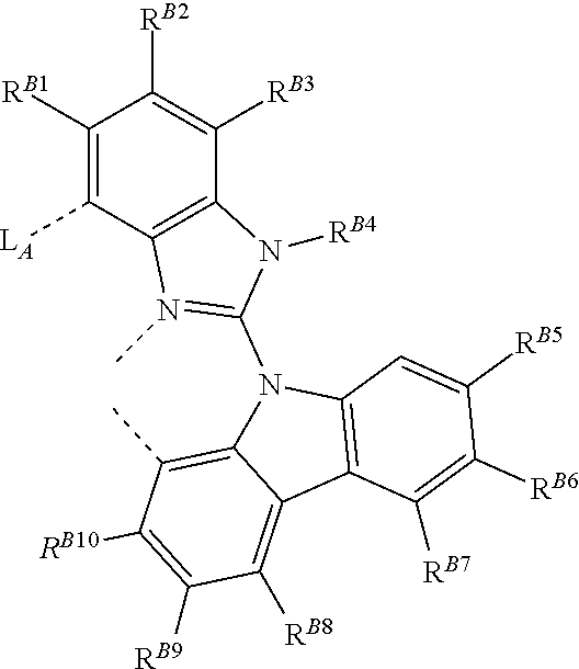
C1([RB7])=C([RB6])C([RB5])=CC2=C1C1=C([RB8])C([RB9])=C([RB10])C(C)=C1N2C1=N(C)C2=C(C([RB3])=C([RB2])C([RB1])=C2[LA])N1[RB4]
